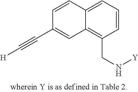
C12=CC=CC(CN[Y])=C1C=C(C#C[H])C=C2
